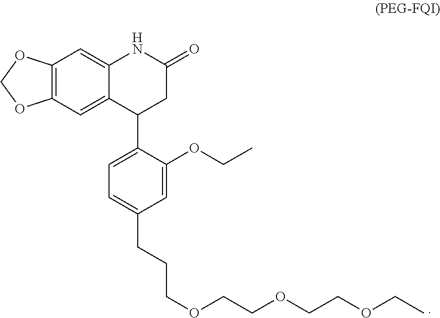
C12=C(C=C3C(=C1)C(C1=CC=C(CCCOCCOCCOCC)C=C1OCC)CC(=O)N3)OCO2
